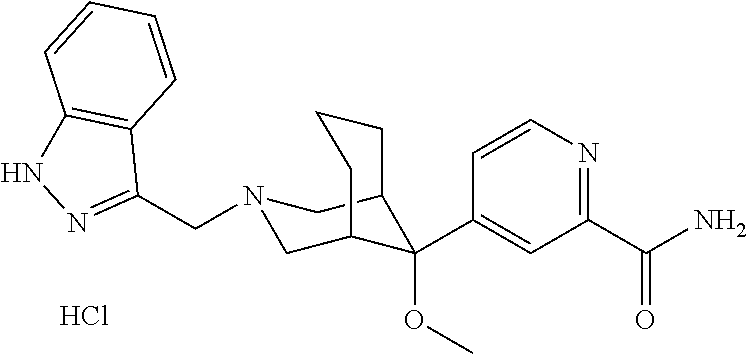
C1(C(N)=O)=NC=CC(C2(OC)C3CN(CC4=NNC5=C4C=CC=C5)CC2CCC3)=C1.Cl
